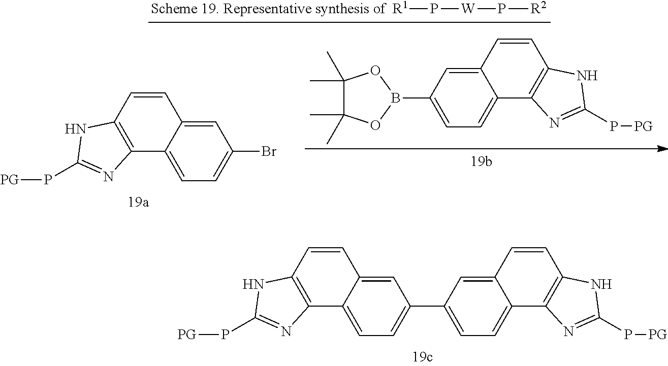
C1=C2C(=CC=C1C1=CC=C3C(=C1)C=CC1=C3N=C(P[PG])N1)C1=C(C=C2)NC(P[PG])=N1.C1=C2C(=CC=C1B1OC(C)(C)C(C)(C)O1)C1=C(C=C2)NC(P[PG])=N1.C1=C2C(=CC=C1Br)C1=C(C=C2)NC(P[PG])=N1.[R1]P[W]P[R2]
